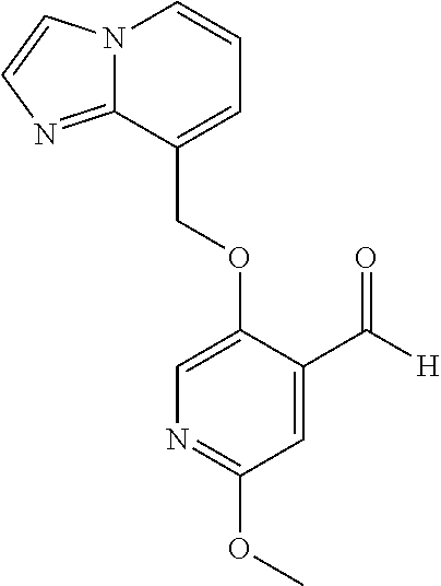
N12C(=NC=C1)C(COC1=CN=C(OC)C=C1C([H])=O)=CC=C2
